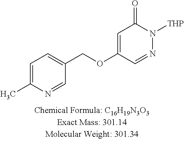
C1=C(C)N=CC(COC2=CC(=O)N([THP])N=C2)=C1
